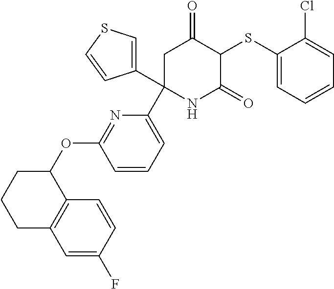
C1(SC2C(=O)CC(C3=CC=CC(OC4CCCC5=C4C=CC(F)=C5)=N3)(C3=CSC=C3)NC2=O)=CC=CC=C1Cl
